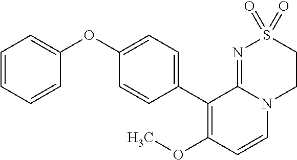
C1=CC=CC(OC2=CC=C(C3=C(OC)C=CN4C3=NS(=O)(=O)CC4)C=C2)=C1
